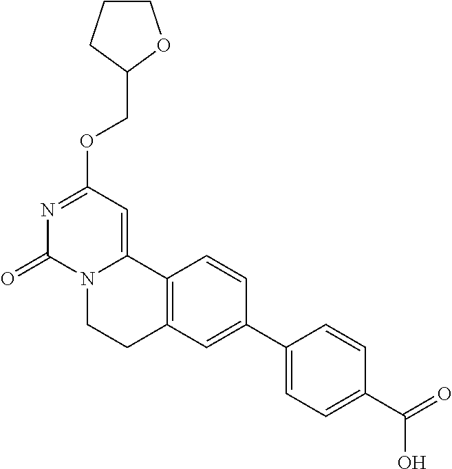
N1=C(OCC2OCCC2)C=C2N(C1=O)CCC1=C2C=CC(C2=CC=C(C(=O)O)C=C2)=C1
